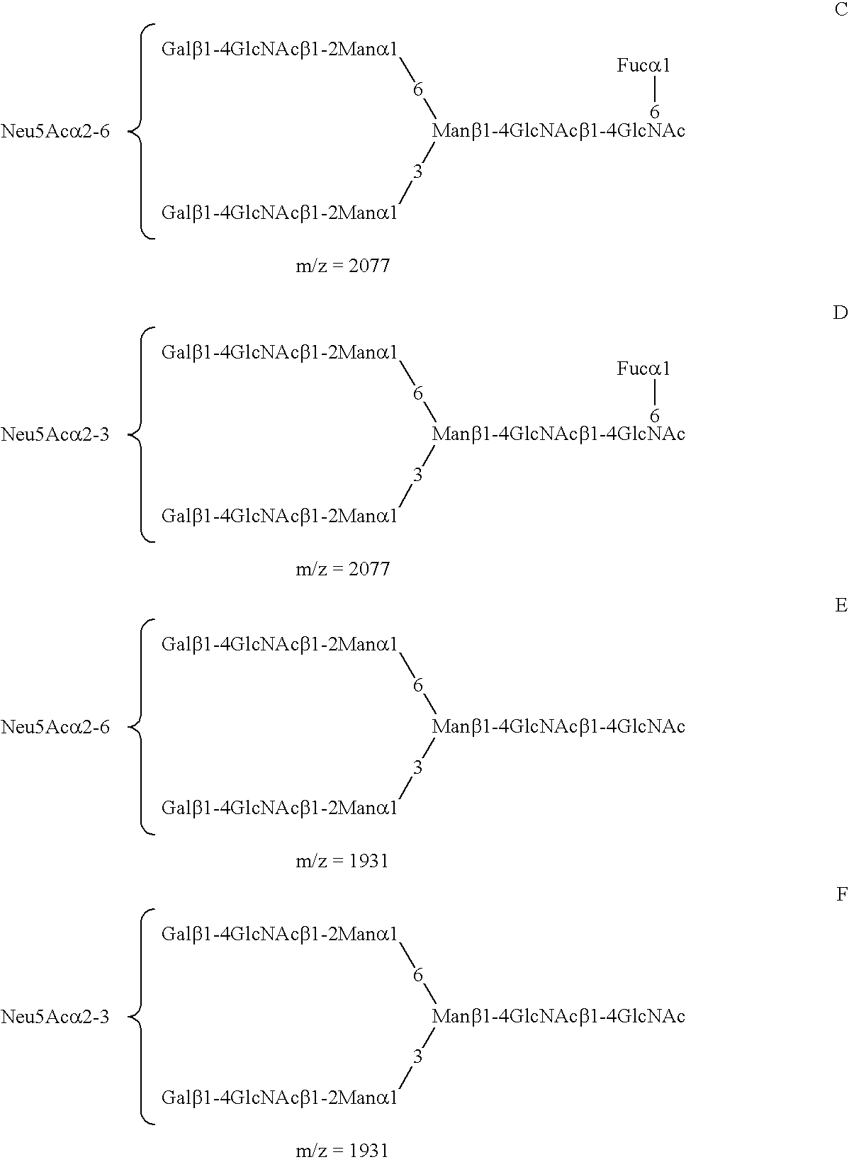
[Galb1-4GlcNAcb1-2Mana1][6][Manb1-4GlcNAcb1-4GlcNAc][3][Galb1-4GlcNAcb1-2Mana1].[6][Fuca1].[Galb1-4GlcNAcb1-2Mana1][6][Manb1-4GlcNAcb1-4GlcNAc][3][Galb1-4GlcNAcb1-2Mana1].[Galb1-4GlcNAcb1-2Mana1][6][Manb1-4GlcNAcb1-4GlcNAc][3][Galb1-4GlcNAcb1-2Mana1].[Galb1-4GlcNAcb1-2Mana1][6][Manb1-4GlcNAcb1-4GlcNAc][3][Galb1-4GlcNAcb1-2Mana1].[6][Fuca1]
